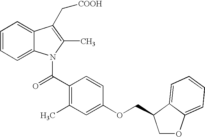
C1=CC=C2C(=C1)C(C[COOH])=C(C)N2C(C1=C(C)C=C(OCC2COC3=CC=CC=C32)C=C1)=O
